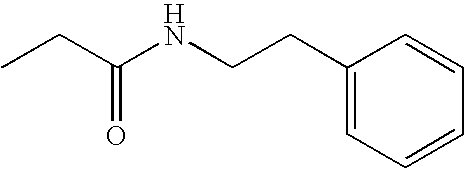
CCC(NCCC1=CC=CC=C1)=O
